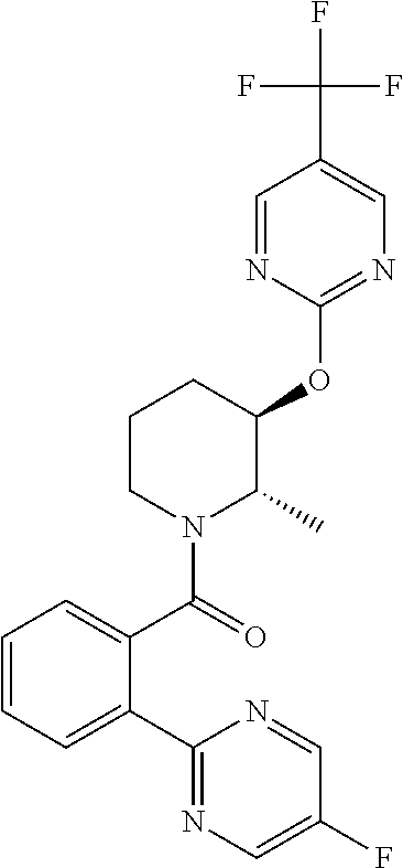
C1(OC2C(C)N(C(=O)C3=CC=CC=C3C3=NC=C(F)C=N3)CCC2)=NC=C(C(F)(F)F)C=N1
